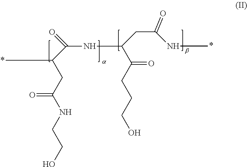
C(C(CC(NCCO)=O)C)(NC(C(CCCO)=O)CC(NC)=O)=O
